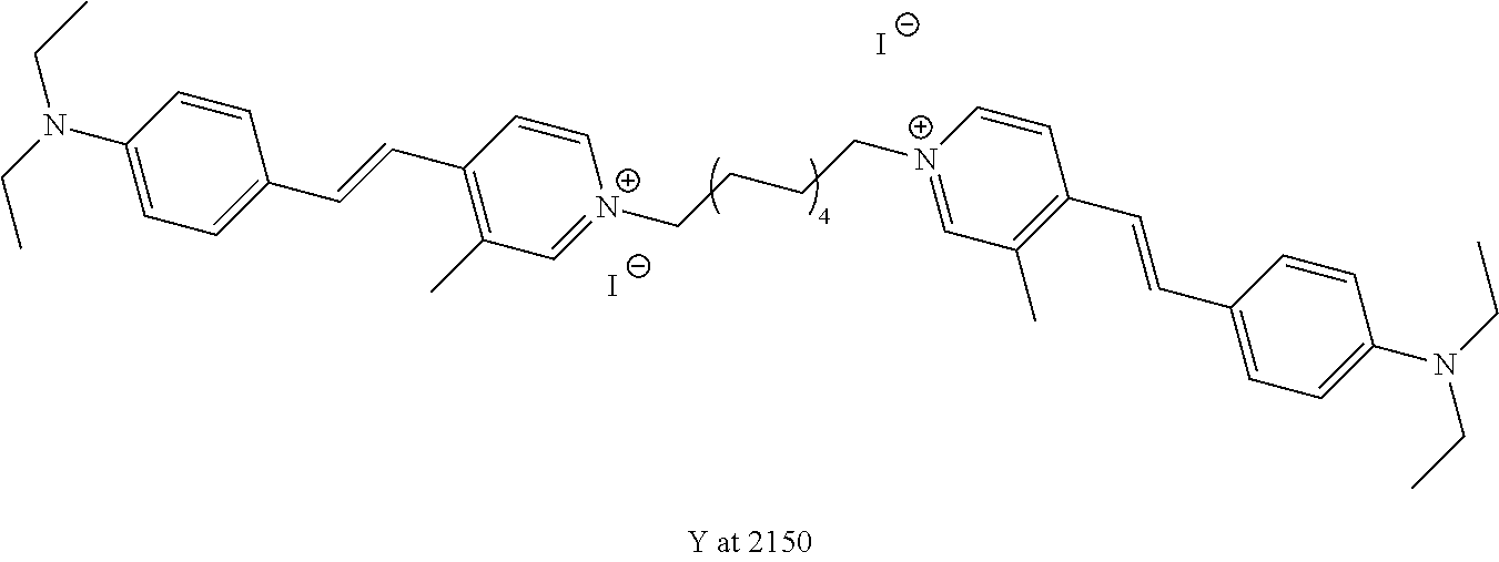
C1=CC(N(CC)CC)=CC=C1C=CC1=C(C)C=[N+](CCCC[N+]2=CC(C)=C(C=CC3=CC=C(N(CC)CC)C=C3)C=C2)C=C1.[I-].[I-]
